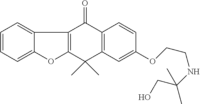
C1=CC=C2C(=C1)C1=C(O2)C(C)(C)C2=C(C1=O)C=CC(OCCNC(CO)(C)C)=C2
